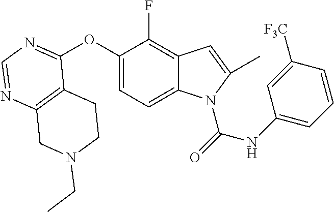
C12=C(N=CN=C1OC1=CC=C3C(=C1F)C=C(C)N3C(=O)NC1=CC=CC([F3C])=C1)CN(CC)CC2
